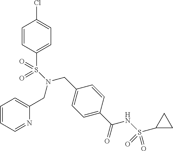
C1=CC(S(=O)(=O)N(CC2=CC=C(C(=O)NS(C3CC3)(=O)=O)C=C2)CC2=CC=CC=N2)=CC=C1Cl
